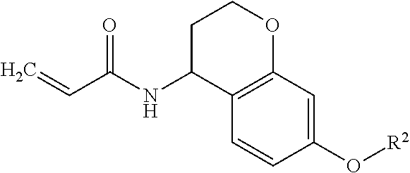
C1(O[R2])=CC2=C(C=C1)C(NC(C=C)=O)CCO2
